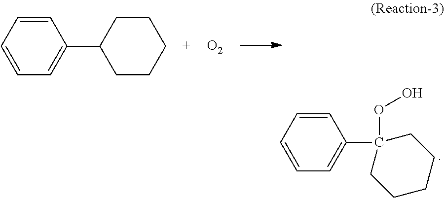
C1(C2(OO)CCCCC2)=CC=CC=C1.C1(C2CCCCC2)=CC=CC=C1.[O2]
